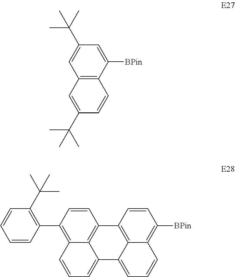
C12=C(C([BPin])=CC(C(C)(C)C)=C1)C=CC(C(C)(C)C)=C2.C1=CC(C2=C(C(C)(C)C)C=CC=C2)=C2C3=C1C1=C4C(=CC=CC4=C([BPin])C=C1)C3=CC=C2
